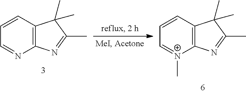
C12=C(C=CC=N1)C(C)(C)C(C)=N2.C12=C(C=CC=[N+]1C)C(C)(C)C(C)=N2
